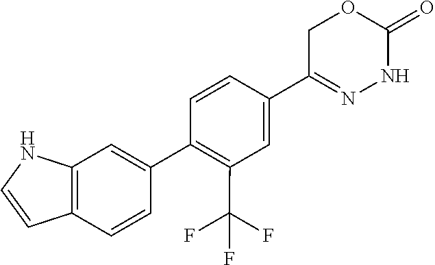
C12=C(C=C(C3=C(C(F)(F)F)C=C(C4=NNC(=O)OC4)C=C3)C=C1)NC=C2
